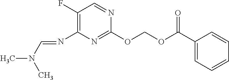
C(OC(=O)C1=CC=CC=C1)OC1=NC(N=CN(C)C)=C(F)C=N1
